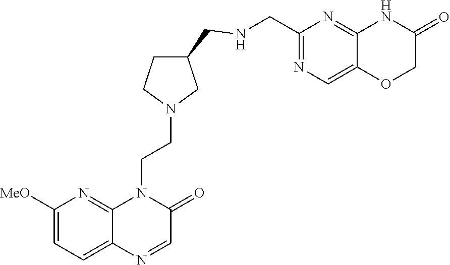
C1([MeO])=CC=C2C(=N1)N(CCN1CC(CNCC3=NC=C4C(=N3)NC(=O)CO4)CC1)C(=O)C=N2
